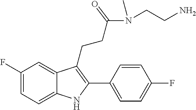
C1=C2C(CCC(N(C)CCN)=O)=C(C3=CC=C(F)C=C3)NC2=CC=C1F
